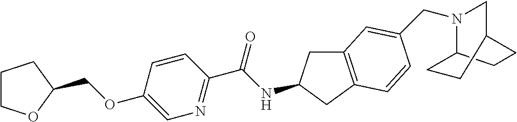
C1COC(COC2=CN=C(C(NC3CC4=C(C3)C=CC(CN3C5CCC(C3)CC5)=C4)=O)C=C2)C1
